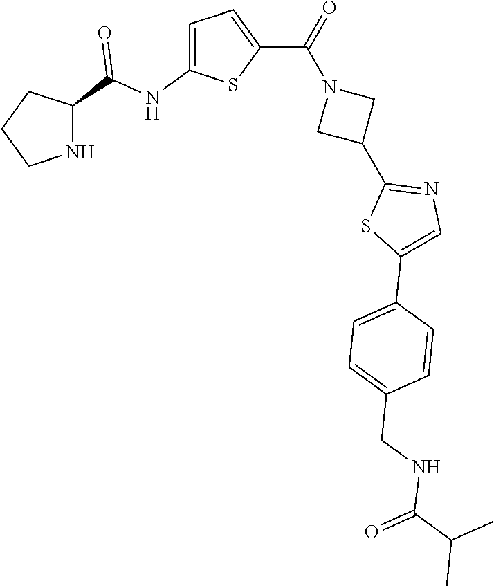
C1CNC(C(NC2=CC=C(C(=O)N3CC(C4=NC=C(C5=CC=C(CNC(C(C)C)=O)C=C5)S4)C3)S2)=O)C1
